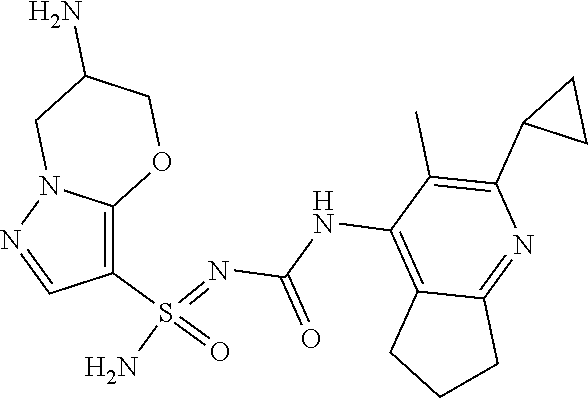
C(NC1=C2C(=NC(C3CC3)=C1C)CCC2)(N=S(N)(=O)C1=C2N(N=C1)CC(N)CO2)=O
